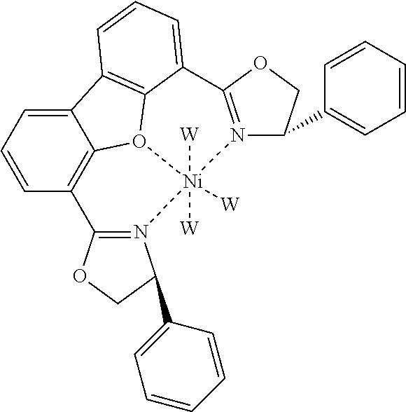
C1=CC2=C3C(=C1)C1=C4O3[Ni]([W])([W])([W])(N3=C(OCC3C3=CC=CC=C3)C4=CC=C1)N1=C2OCC1C1=CC=CC=C1
